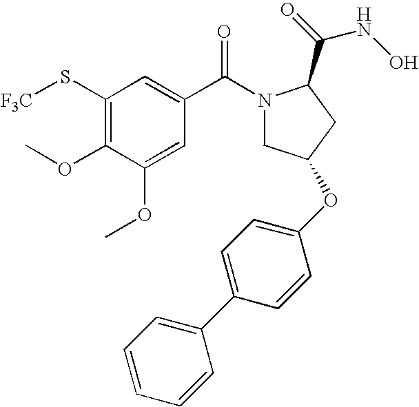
C1(S[F3C])=C(OC)C(OC)=CC(C(N2CC(OC3=CC=C(C4=CC=CC=C4)C=C3)CC2C(=O)NO)=O)=C1
